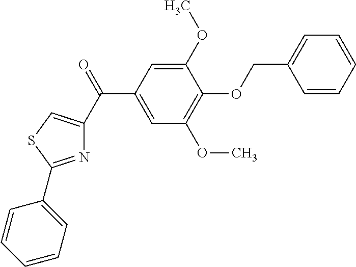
N1=C(C2=CC=CC=C2)SC=C1C(=O)C1=CC(OC)=C(OCC2=CC=CC=C2)C(OC)=C1
